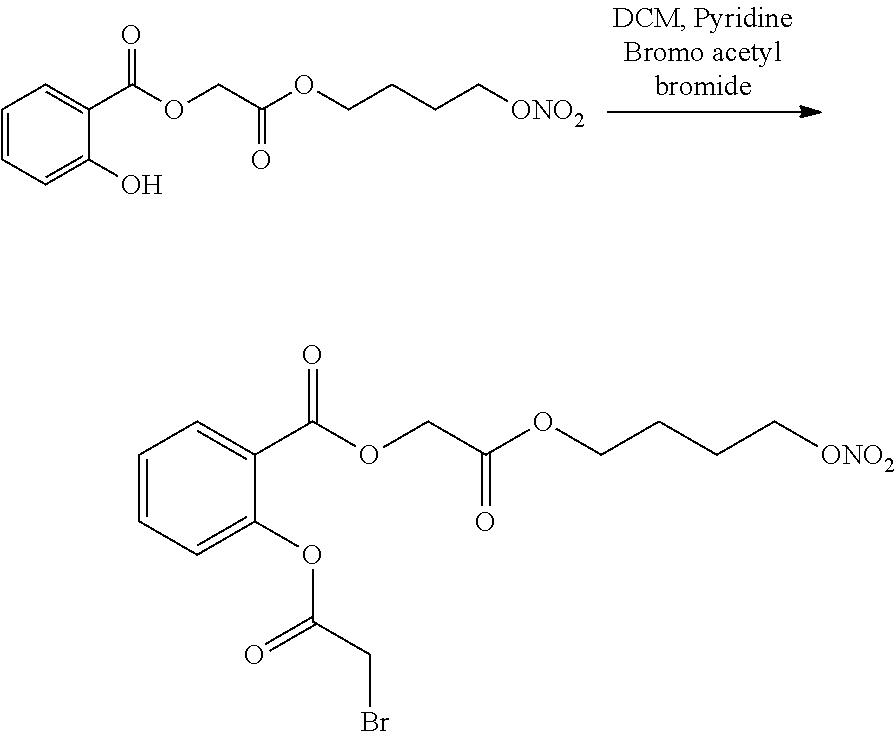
C1=CC=C(O)C(C(OCC(OCCCC[ONO2])=O)=O)=C1.C1=CC=C(OC(=O)CBr)C(C(OCC(OCCCC[ONO2])=O)=O)=C1
